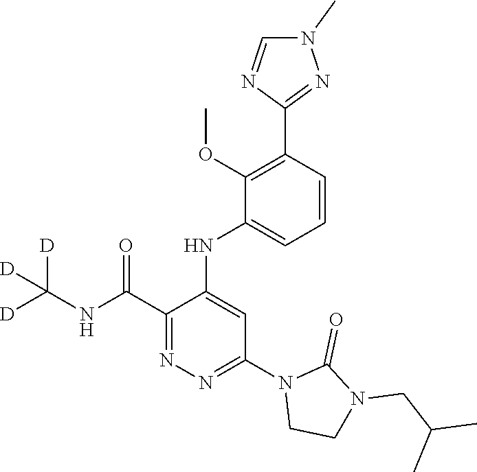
C1(C(NC([D])([D])[D])=O)=NN=C(N2CCN(CC(C)C)C2=O)C=C1NC1=CC=CC(C2=NN(C)C=N2)=C1OC
